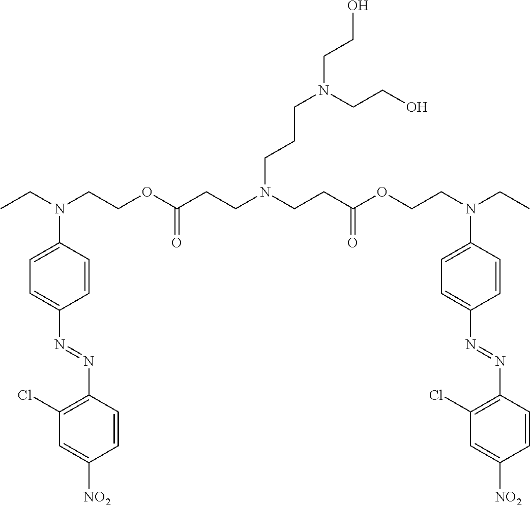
C1(Cl)=C(N=NC2=CC=C(N(CC)CCOC(CCN(CCC(OCCN(CC)C3=CC=C(N=NC4=C(Cl)C=C([NO2])C=C4)C=C3)=O)CCCN(CCO)CCO)=O)C=C2)C=CC([NO2])=C1
